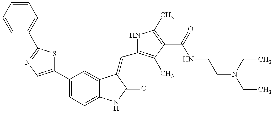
C1=CC=CC=C1C1=NC=C(C2=CC=C3C(=C2)C(=CC2=C(C)C(C(=O)NCCN(CC)CC)=C(C)N2)C(=O)N3)S1
